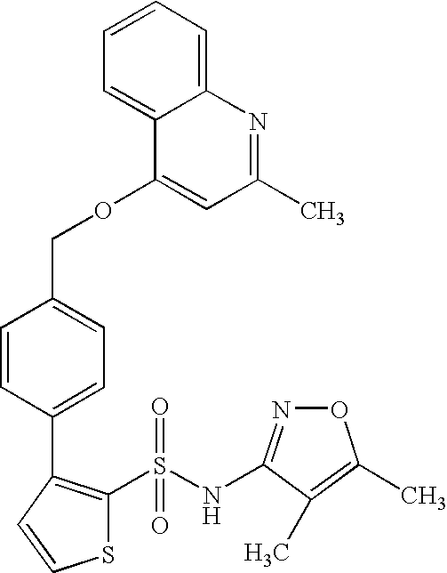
N1=C(NS(C2=C(C3=CC=C(COC4=CC(C)=NC5=CC=CC=C45)C=C3)C=CS2)(=O)=O)C(C)=C(C)O1
